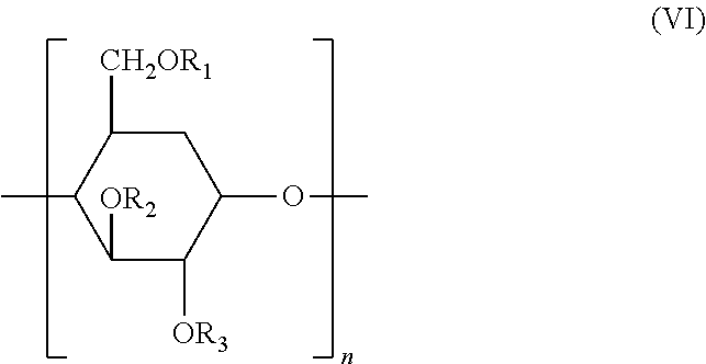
C1([CH2OR1])C(C)C([OR2])C([OR3])C(OC)C1
